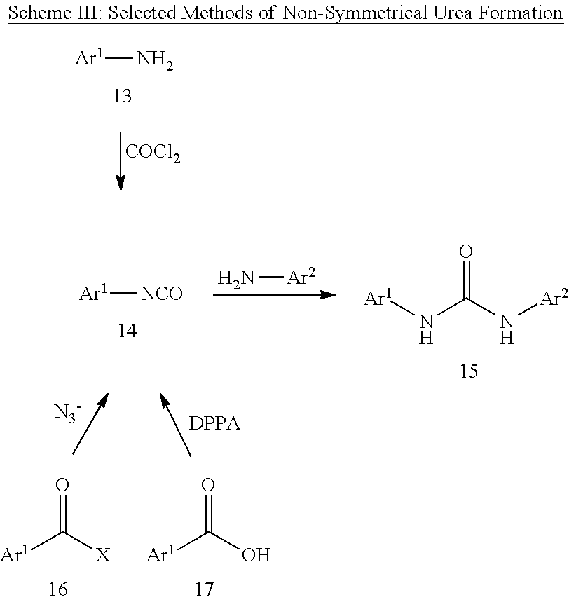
[Ar1]N.[COCl2].[Ar1][NCO].N[Ar2].[Ar1]NC(N[Ar2])=O.O=C([X])[Ar1].O=C(O)[Ar1]
